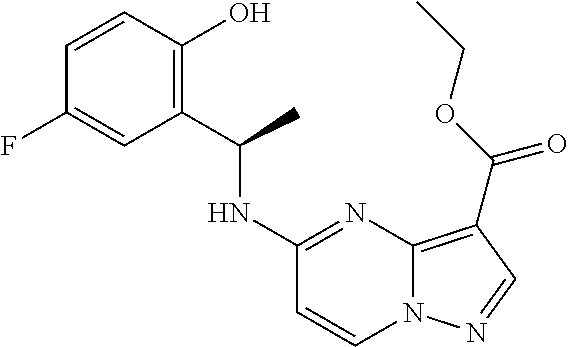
C1=CC(O)=C(C(NC2=NC3=C(C(OCC)=O)C=NN3C=C2)C)C=C1F
